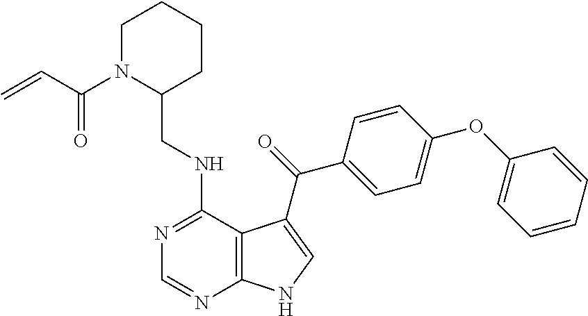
C1=CC=CC(OC2=CC=C(C(=O)C3=CNC4=C3C(NCC3CCCCN3C(C=C)=O)=NC=N4)C=C2)=C1
